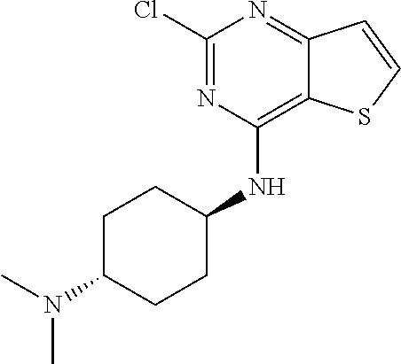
C1(Cl)=NC(NC2CCC(N(C)C)CC2)=C2C(=N1)C=CS2
